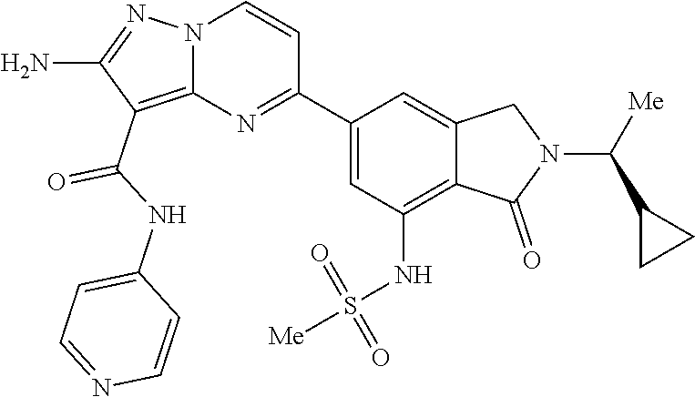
C1(N)=NN2C(=C1C(NC1=CC=NC=C1)=O)N=C(C1=CC(NS(=O)(=O)[Me])=C3C(=C1)CN(C(C1CC1)[Me])C3=O)C=C2
